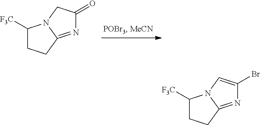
N1=C2N(CC1=O)C([F3C])CC2.N1=C2N(C=C1Br)C([F3C])CC2
